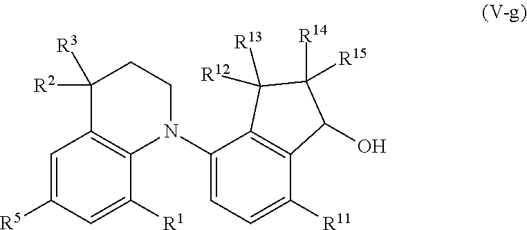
C1=C([R5])C=C([R1])C2=C1C([R2])([R3])CCN2C1=CC=C([R11])C2=C1C([R12])([R13])C([R15])([R14])C2O
